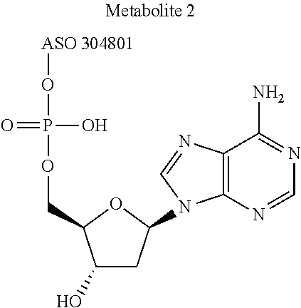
C1(O)CC(N2C3=C(N=C2)C(N)=NC=N3)OC1COP(O[ASO 304801])(O)=O
